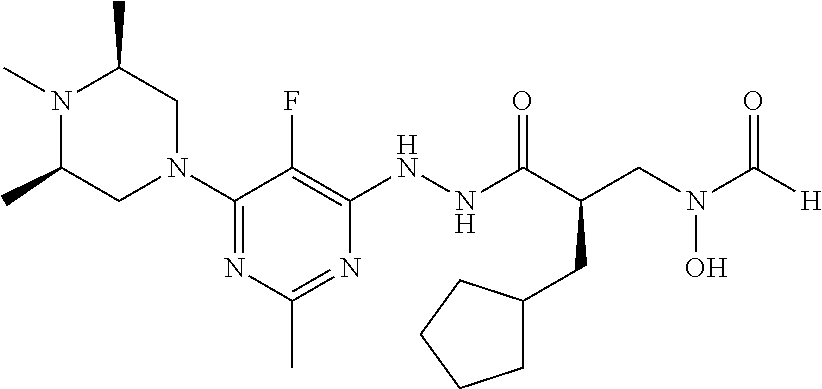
N1(C)C(C)CN(C2=NC(C)=NC(NNC(C(CN(C([H])=O)O)CC3CCCC3)=O)=C2F)CC1C
